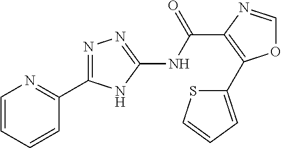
C1(C(=O)NC2=NN=C(C3=NC=CC=C3)N2)=C(C2=CC=CS2)OC=N1
